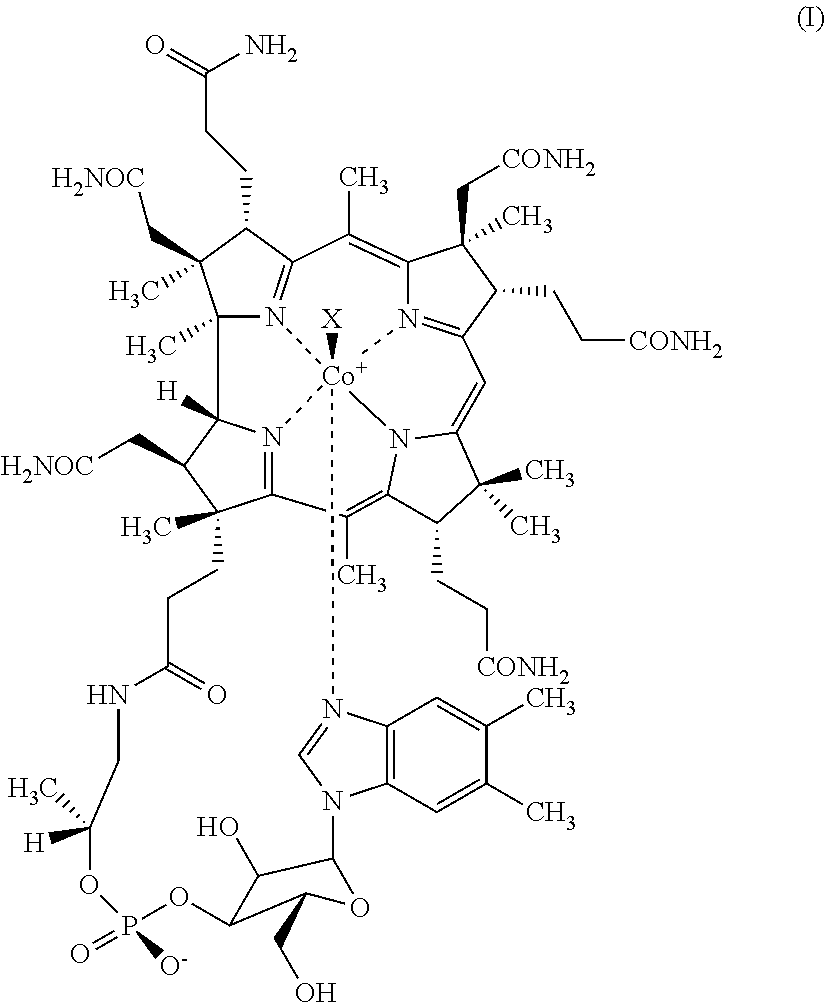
C12=C(C=C(C)C(C)=C1)N1C=N2[Co]234([X])N5=C6C(C)(CCC(=O)NCC([H])(C)OP(=O)([O-])OC7C(CO)OC1C7O)C(C[H2NOC])C5([H])C1(C)N2=C(C(CCC(N)=O)C1(C[H2NOC])C)C(C)=C1N3=C(C(CC[CONH2])C1(C[CONH2])C)C=C1C(C)(C)C(CC[CONH2])C(=C6C)N14
